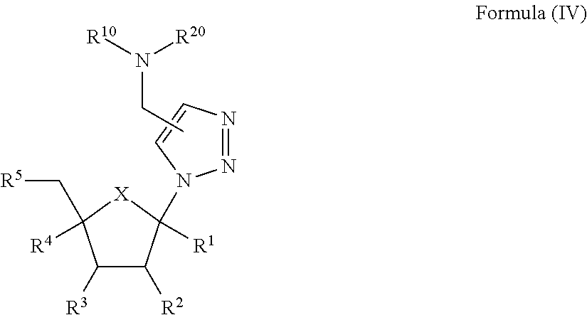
C1([R3])C([R2])C([R1])(N2N=NC=C2)[X]C1([R4])C[R5].CCN([R10])[R20]
